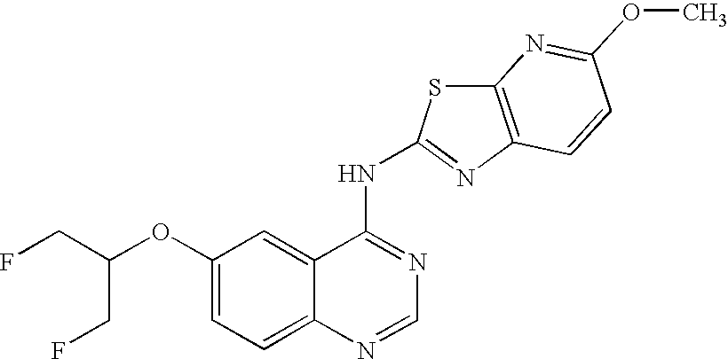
FCC(OC1=CC=C2C(=C1)C(NC1=NC3=C(S1)N=C(OC)C=C3)=NC=N2)CF
